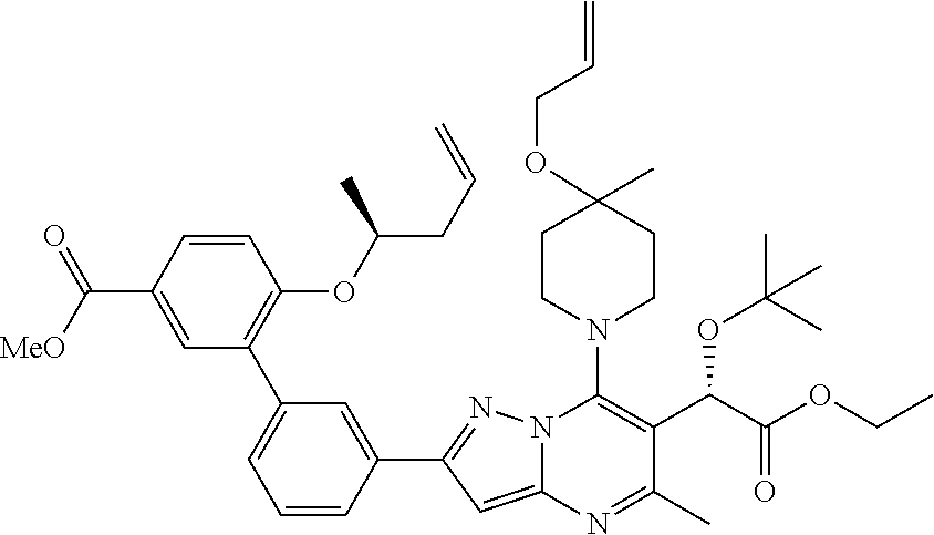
C1(C2=C(OC(CC=C)C)C=CC(C([MeO])=O)=C2)=CC=CC(C2=NN3C(=C2)N=C(C)C(C(C(=O)OCC)OC(C)(C)C)=C3N2CCC(C)(OCC=C)CC2)=C1
